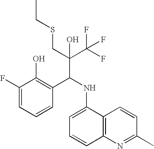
C1(F)=CC=CC(C(NC2=CC=CC3=C2C=CC(C)=N3)C(C(F)(F)F)(CSCC)O)=C1O
